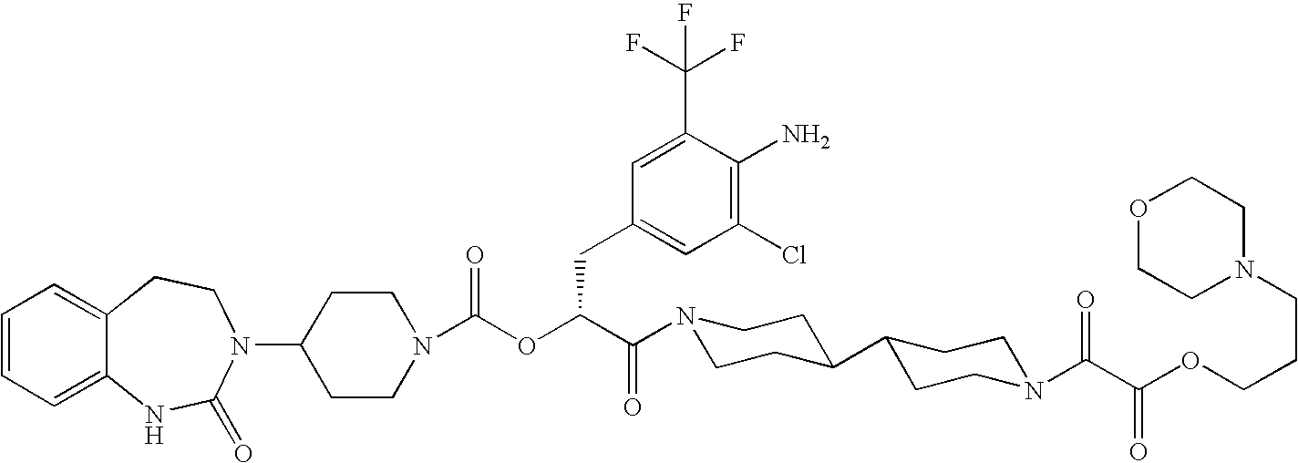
C12=CC=CC=C1NC(=O)N(C1CCN(C(OC(C(=O)N3CCC(C4CCN(C(C(OCCCN5CCOCC5)=O)=O)CC4)CC3)CC3=CC(Cl)=C(N)C(C(F)(F)F)=C3)=O)CC1)CC2
